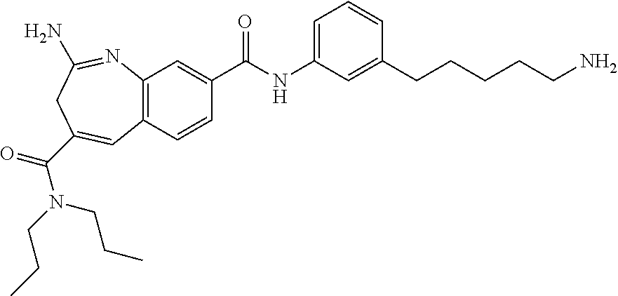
C12=C(C=CC(C(NC3=CC=CC(CCCCCN)=C3)=O)=C1)C=C(C(N(CCC)CCC)=O)CC(N)=N2
